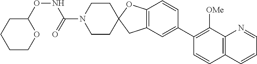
C12=C(C=C(C3=C([OMe])C4=C(C=C3)C=CC=N4)C=C1)CC1(O2)CCN(C(NOC2OCCCC2)=O)CC1
